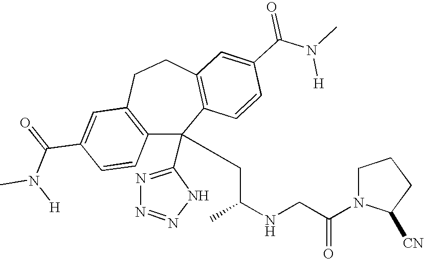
C1(C(=O)N(C)[H])=CC2=C(C=C1)C(C1=NN=NN1)(CC(NCC(N1C([CN])CCC1)=O)C)C1=C(CC2)C=C(C(N(C)[H])=O)C=C1
